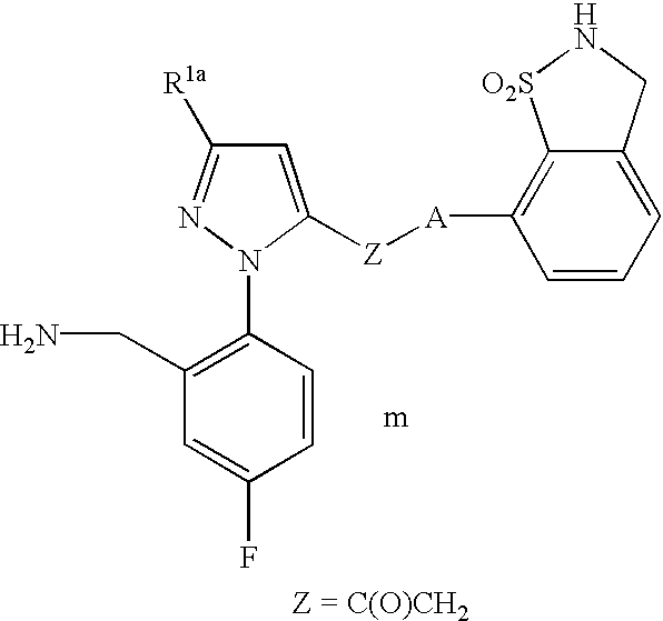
C1(CN)=C(N2N=C([R1a])C=C2[Z][A]C2=C3C(=CC=C2)CN[O2S]3)C=CC(F)=C1
